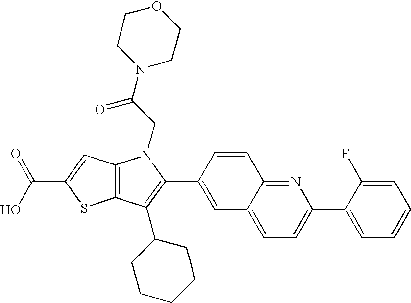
C(C1=CC2=C(S1)C(C1CCCCC1)=C(C1=CC3=CC=C(C4=CC=CC=C4F)N=C3C=C1)N2CC(N1CCOCC1)=O)(O)=O
